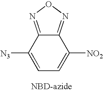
C1=C([N3])C2=NON=C2C([NO2])=C1
